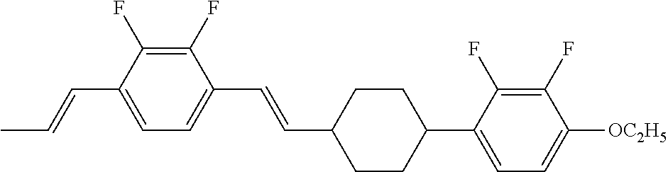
C1(F)=C(F)C(C=CC)=CC=C1C=CC1CCC(C2=CC=C([OC2H5])C(F)=C2F)CC1
